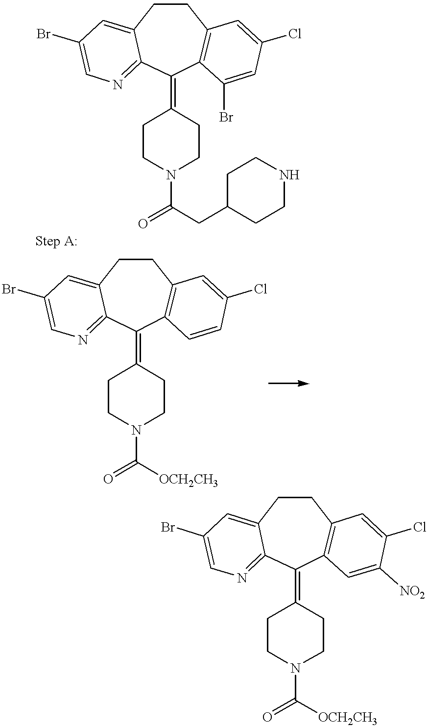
C1CC2=CC(Br)=CN=C2C(=C2CCN(C(=O)CC3CCNCC3)CC2)C2=C1C=C(Cl)C=C2Br.C1CC2=CC(Br)=CN=C2C(=C2CCN(C(=O)[OCH2CH3])CC2)C2=C1C=C(Cl)C=C2.C1CC2=CC(Br)=CN=C2C(=C2CCN(C(=O)[OCH2CH3])CC2)C2=C1C=C(Cl)C([NO2])=C2
